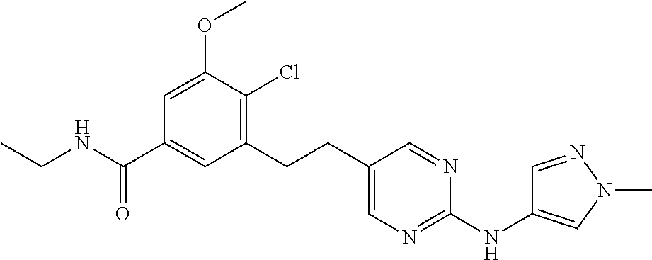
C1=C(OC)C(Cl)=C(CCC2=CN=C(NC3=CN(C)N=C3)N=C2)C=C1C(NCC)=O
